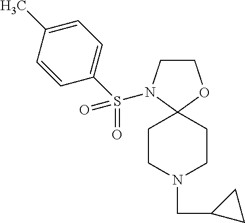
C1CN(S(C2=CC=C(C)C=C2)(=O)=O)C2(O1)CCN(CC1CC1)CC2
